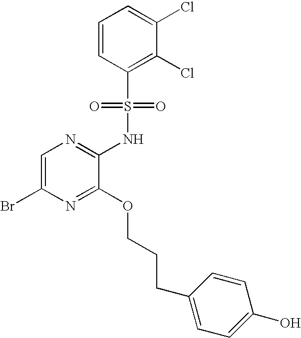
C1=C(Br)N=C(OCCCC2=CC=C(O)C=C2)C(NS(C2=C(Cl)C(Cl)=CC=C2)(=O)=O)=N1
